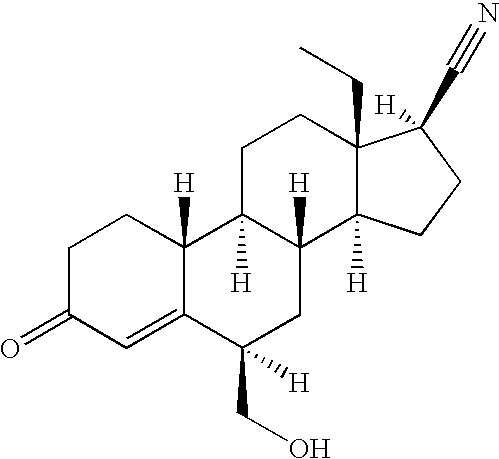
C1C2([H])C([H])(C3([H])C(CC)(C1)C(C#N)([H])CC3)CC(CO)([H])C1=CC(=O)CCC21[H]
